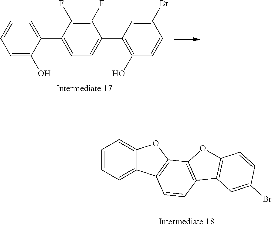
C1(F)=C(F)C(C2=CC=CC=C2O)=CC=C1C1=C(O)C=CC(Br)=C1.C1=CC=C2C(=C1)OC1=C2C=CC2=C1OC1=C2C=C(Br)C=C1
